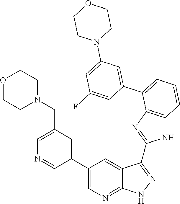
C1=C(CN2CCOCC2)C=C(C2=CN=C3C(=C2)C(C2=NC4=C(N2)C=CC=C4C2=CC(N4CCOCC4)=CC(F)=C2)=NN3)C=N1
